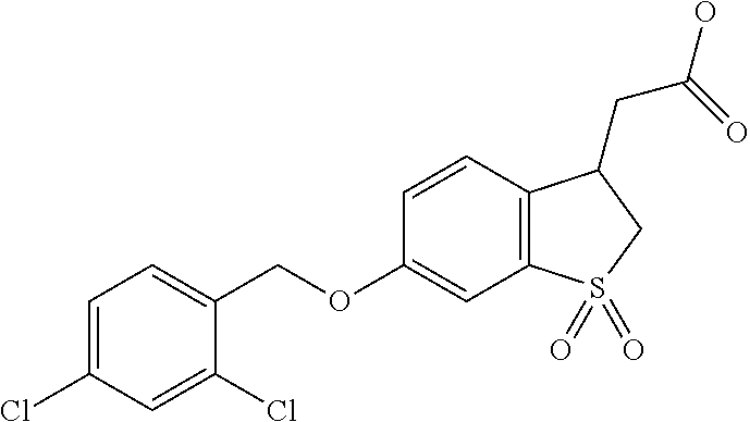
C(OC1=CC2=C(C=C1)C(CC(O)=O)CS2(=O)=O)C1=CC=C(Cl)C=C1Cl
